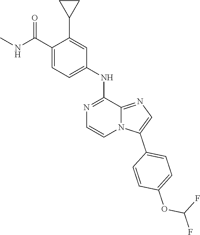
CNC(C1=CC=C(NC2=NC=CN3C2=NC=C3C2=CC=C(OC(F)F)C=C2)C=C1C1CC1)=O
